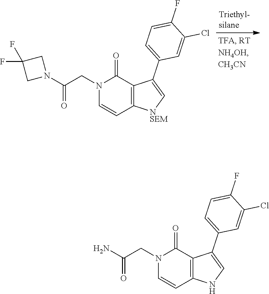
C(CN1C=CC2=C(C1=O)C(C1=CC=C(F)C(Cl)=C1)=C[NSEM]2)(N1CC(F)(F)C1)=O.C(CN1C=CC2=C(C1=O)C(C1=CC=C(F)C(Cl)=C1)=CN2)(=O)N
